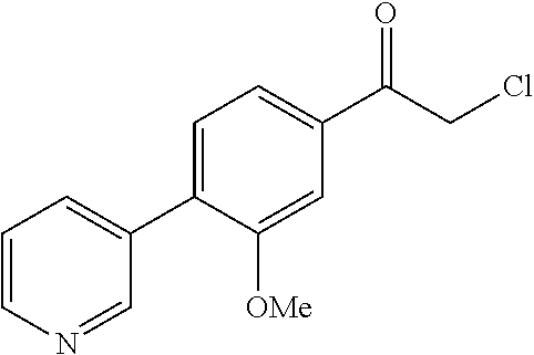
C1(C(CCl)=O)=CC=C(C2=CC=CN=C2)C([OMe])=C1
